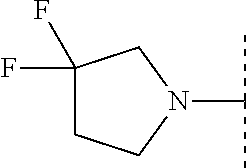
C1(F)(F)CCN(C(C)C)C1
